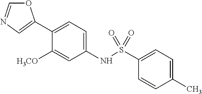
C1(C2=CN=CO2)=CC=C(NS(C2=CC=C(C)C=C2)(=O)=O)C=C1[H3CO]
